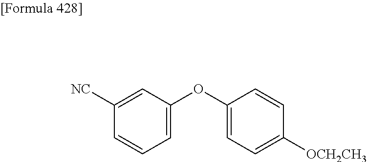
C1=C(OC2=CC=C([OCH2CH3])C=C2)C=C([NC])C=C1
